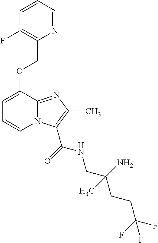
C1=C(OCC2=C(F)C=CC=N2)C2=NC(C)=C(C(=O)NCC(CCC(F)(F)F)(N)C)N2C=C1
